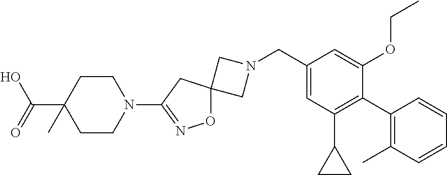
C1N(CC2=CC(C3CC3)=C(C3=C(C)C=CC=C3)C(OCC)=C2)CC12ON=C(N1CCC(C(O)=O)(C)CC1)C2
